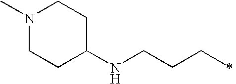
N1(C)CCC(NCCCC)CC1
